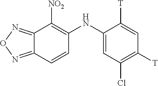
C1(NC2=C([NO2])C3=NON=C3C=C2)=CC(Cl)=C([T])C=C1[T]
